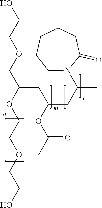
C1N(C(C)CC(CC(COCCO)OCCOCCO)OC(C)=O)C(=O)CCCC1
